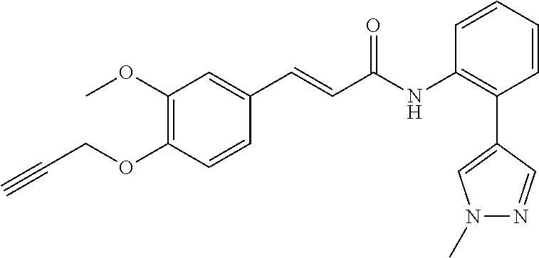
C1=CC=CC(NC(C=CC2=CC(OC)=C(OCC#C)C=C2)=O)=C1C1=CN(C)N=C1
